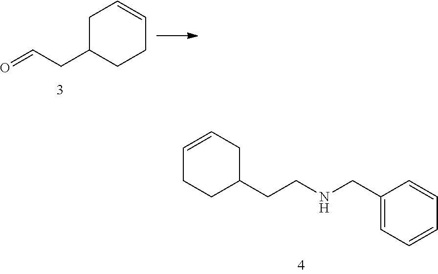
O=CCC1CCC=CC1.C1=CCC(CCNCC2=CC=CC=C2)CC1
